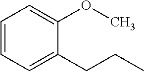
C1(CCC)=CC=CC=C1OC
